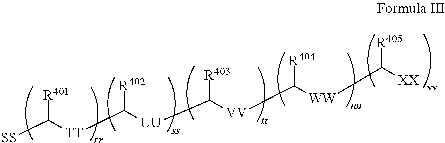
[SS]C([TT]C([UU]C([VV]C([WW]C([XX])[R405])[R404])[R403])[R402])[R401]
